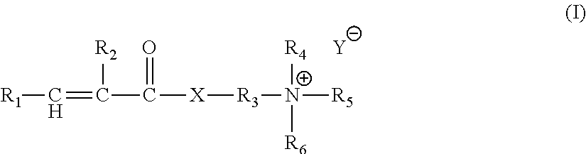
[R1]C=C([R2])C([X][R3][N+]([R5])([R6])[R4])=O.[Y]
